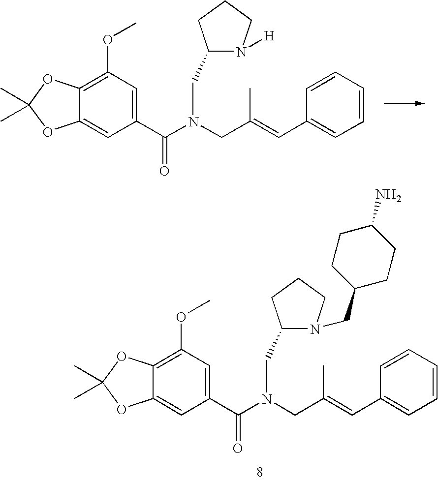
C(N(CC(=CC1=CC=CC=C1)C)C(C1=CC(OC)=C2C(=C1)OC(C)(C)O2)=O)C1CCCN1CC1CCC(N)CC1.C(N(CC(=CC1=CC=CC=C1)C)C(C1=CC(OC)=C2C(=C1)OC(C)(C)O2)=O)C1CCCN1[H]
